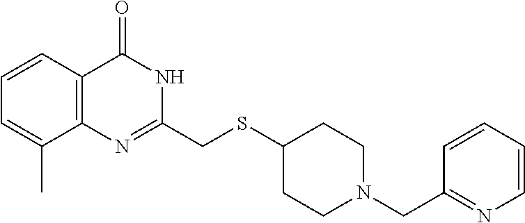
S(C1CCN(CC2=NC=CC=C2)CC1)CC1=NC2=C(C=CC=C2C)C(=O)N1
